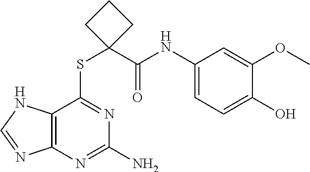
C1(NC(C2(SC3=NC(N)=NC4=C3NC=N4)CCC2)=O)=CC=C(O)C(OC)=C1
